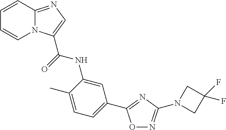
C1=CC2=NC=C(C(=O)NC3=CC(C4=NC(N5CC(F)(F)C5)=NO4)=CC=C3C)N2C=C1
